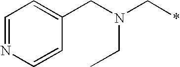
C1=NC=CC(CN(C*)CC)=C1
